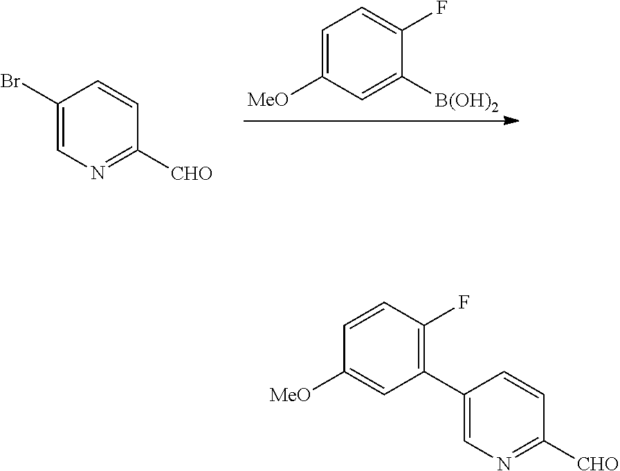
C1=C([B(OH)2])C(F)=CC=C1[MeO].N1=C([CHO])C=CC(Br)=C1.C1=C([MeO])C=CC(F)=C1C1=CN=C([CHO])C=C1
